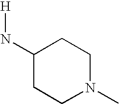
[H]NC1CCN(C)CC1
